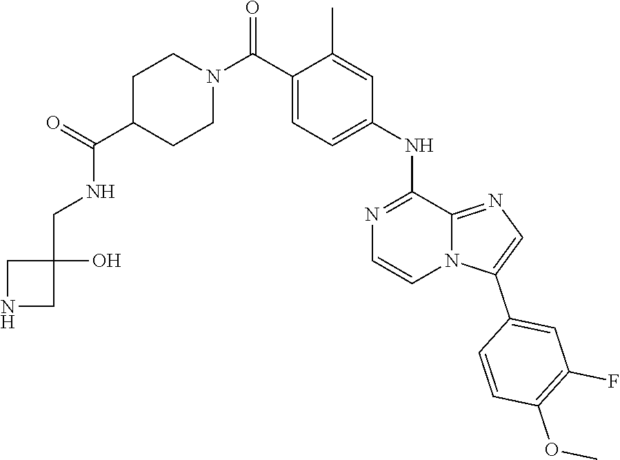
C1(C(N2CCC(C(=O)NCC3(O)CNC3)CC2)=O)=CC=C(NC2=NC=CN3C2=NC=C3C2=CC(F)=C(OC)C=C2)C=C1C
